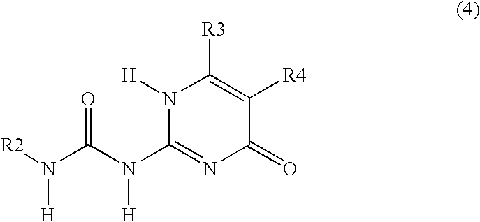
[R2]N([H])C(=O)N([H])C1=NC(=O)C([R4])=C([R3])N1[H]
